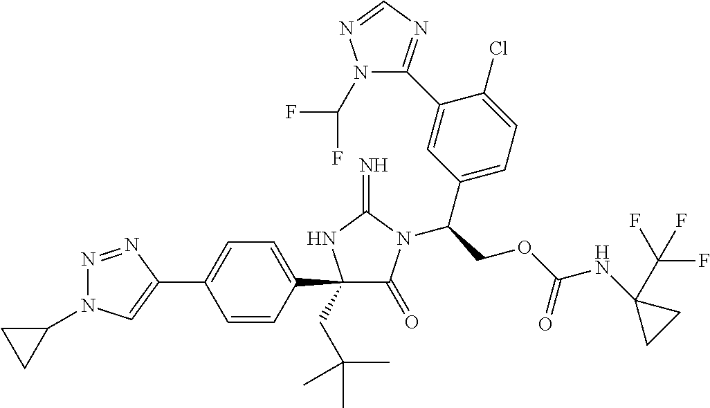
C1(C2=CC=C(C3(CC(C)(C)C)C(=O)N(C(COC(NC4(C(F)(F)F)CC4)=O)C4=CC=C(Cl)C(C5=NC=NN5C(F)F)=C4)C(=N)N3)C=C2)=CN(C2CC2)N=N1
